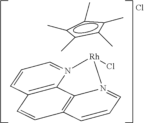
c1(C)c(C)c(C)c(C)c1C.C1=CC=N2C3=C1C=CC1=C3N(=CC=C1)[Rh]2Cl.Cl
